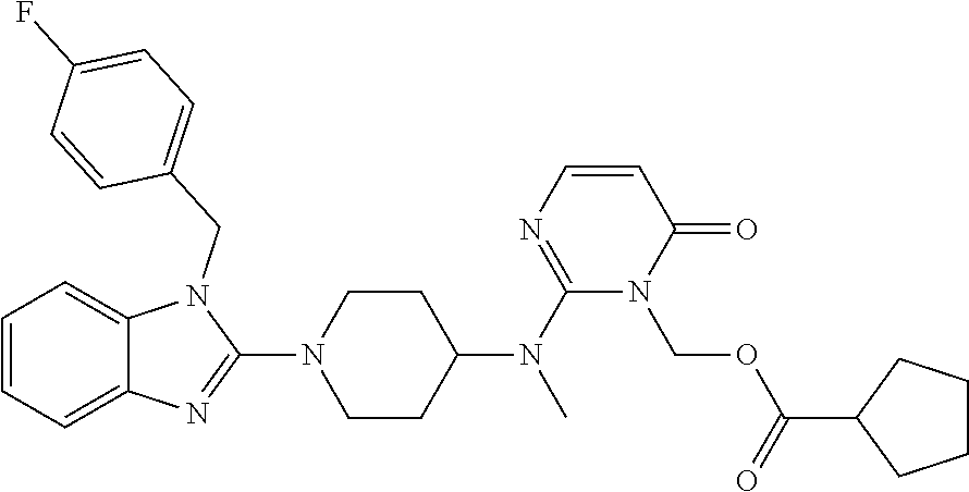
C1=CC=C2C(=C1)N(CC1=CC=C(F)C=C1)C(N1CCC(N(C3=NC=CC(=O)N3COC(C3CCCC3)=O)C)CC1)=N2
